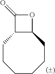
C1CCCCCC2C1C(=O)O2
